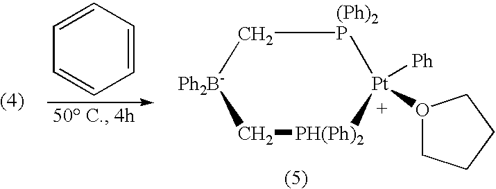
[Ph2B-]1C[PH(Ph)2][Pt]([Ph])(O2CCCC2)[(Ph)2P]C1.C1=CC=CC=C1
